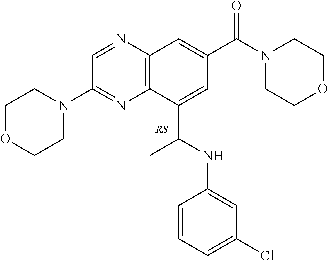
N1=CC(N2CCOCC2)=NC2=C1C=C(C(=O)N1CCOCC1)C=C2C(NC1=CC(Cl)=CC=C1)C
